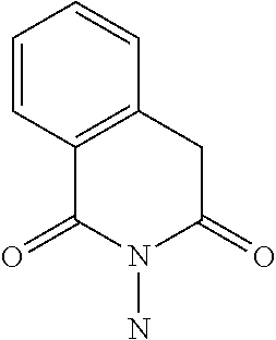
C1=CC2=C(C=C1)CC(=O)N(N)C2=O
